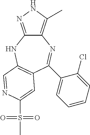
C12=C(C)NN=C1NC1=C(C=C(S(C)(=O)=O)N=C1)C(C1=CC=CC=C1Cl)=N2
